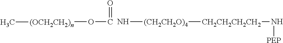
[(CH2CH2O)4]([CH2CH2CH2CH2]N[PEP])N.C(=O)O[(OCH2CH2)n]C
